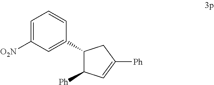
C1=C([O2N])C=C(C2C([Ph])C=C([Ph])C2)C=C1
